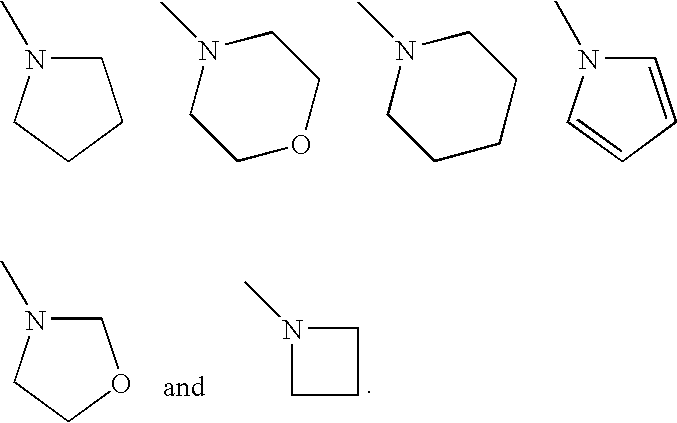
C1N(C)CCC1.N1(C)CCOCC1.N1(C)CCCCC1.C1=CC=CN1C.C1N(C)CCO1.N1(C)CCC1
